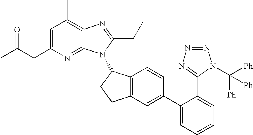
C1=C(CC(C)=O)N=C2C(=C1C)N=C(CC)N2C1C2=C(CC1)C=C(C1=CC=CC=C1C1=NN=NN1C([Ph])([Ph])[Ph])C=C2
